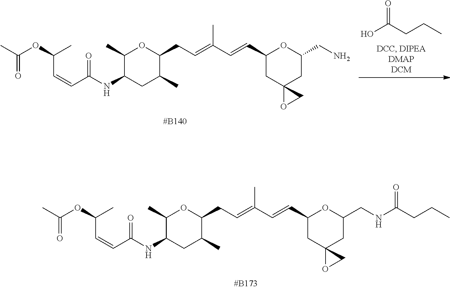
O=C(CCC)O.C(C(OC(C)=O)C)=CC(NC1CC(C)C(CC=C(C=CC2CC3(CC(CN)O2)OC3)C)OC1C)=O.C(C(OC(C)=O)C)=CC(NC1CC(C)C(CC=C(C=CC2CC3(CC(CNC(CCC)=O)O2)OC3)C)OC1C)=O
